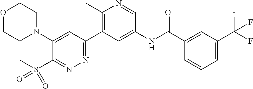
O1CCN(C2=CC(C3=C(C)N=CC(NC(C4=CC(C(F)(F)F)=CC=C4)=O)=C3)=NN=C2S(C)(=O)=O)CC1
